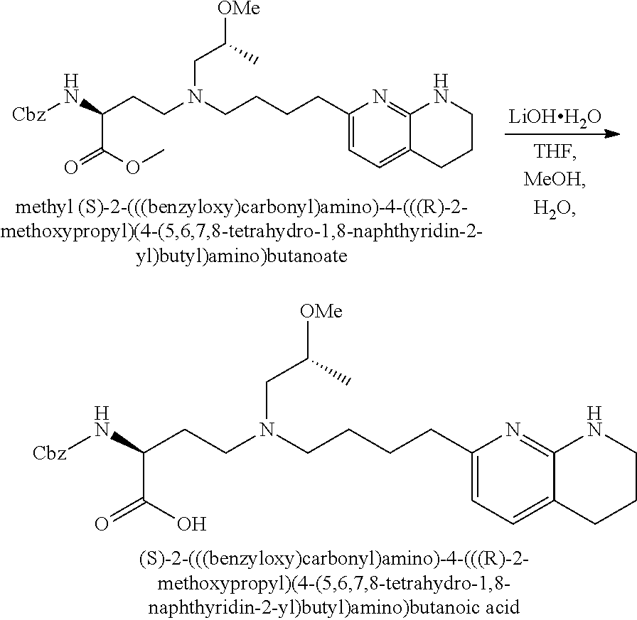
C(N(CCCCC1=CC=C2C(=N1)NCCC2)CCC(C(=O)OC)N[Cbz])C([OMe])C.[LiOHH2O].C(N(CCCCC1=CC=C2C(=N1)NCCC2)CCC(C(=O)O)N[Cbz])C([OMe])C
